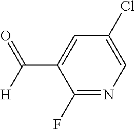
C1(F)=NC=C(Cl)C=C1C(=O)[H]
